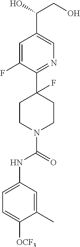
C1=C(F)C(C2(F)CCN(C(=O)NC3=CC=C([OCF3])C(C)=C3)CC2)=NC=C1C(O)CO
